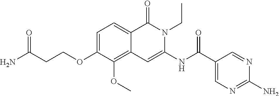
C1=C(OCCC(N)=O)C(OC)=C2C(=C1)C(=O)N(CC)C(NC(=O)C1=CN=C(N)N=C1)=C2
